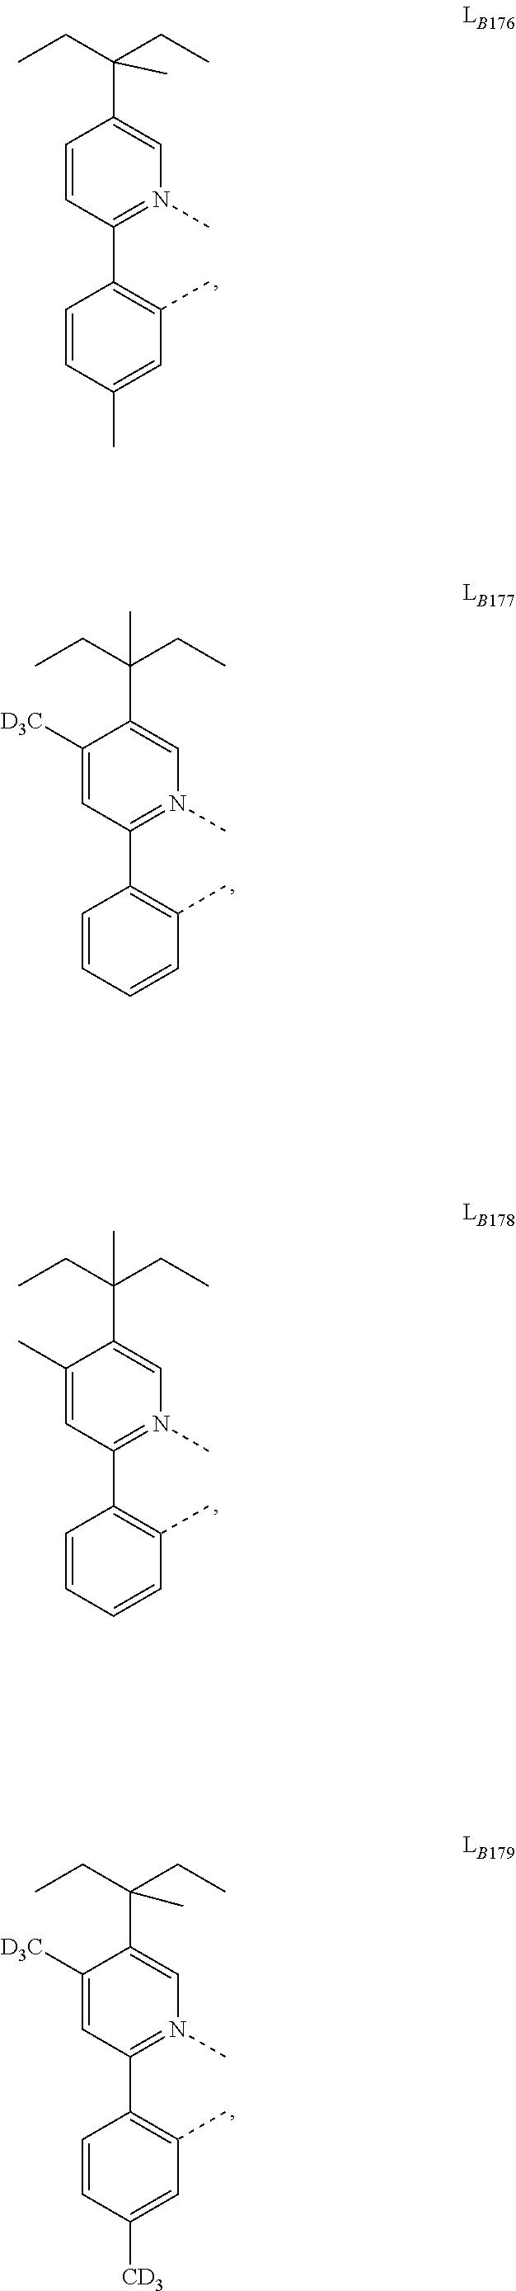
C1=CC(C2=C(C)C=C(C)C=C2)=N(C)C=C1C(CC)(CC)C.C1([D3C])=CC(C2=C(C)C=CC=C2)=N(C)C=C1C(CC)(CC)C.C1(C)=CC(C2=C(C)C=CC=C2)=N(C)C=C1C(CC)(CC)C.C1([D3C])=CC(C2=C(C)C=C([CD3])C=C2)=N(C)C=C1C(CC)(CC)C
